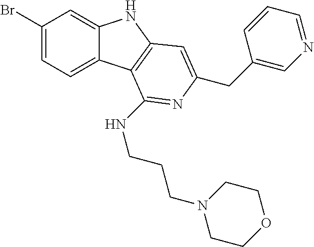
C1(Br)=CC=C2C(=C1)NC1=C2C(NCCCN2CCOCC2)=NC(CC2=CN=CC=C2)=C1
